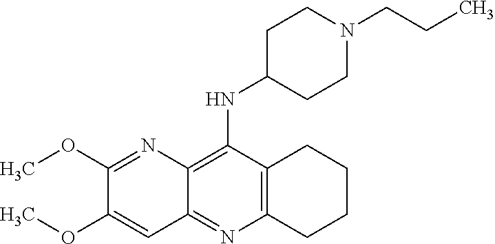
C12=C(C(NC3CCN(CCC)CC3)=C3C(=N1)C=C(OC)C(OC)=N3)CCCC2
